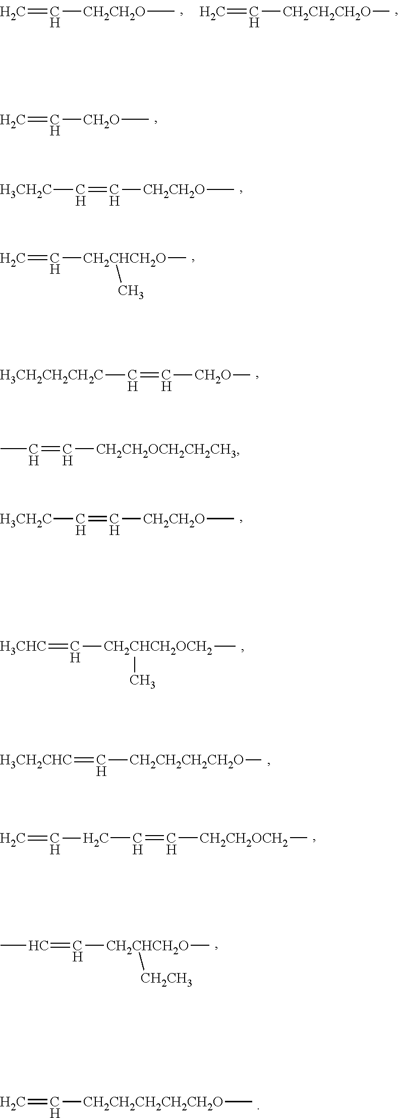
C=C[CH2O]C.C(=C[CH2CH2O]C)[H3CH2C].C=C[CH2CH2O]C.C=C[CH2CH2CH2O]C.C=C[CH2CHCH2O](C)C.C(=C[CH2O]C)[H3CH2CH2CH2C].C(=C[CH2CH2OCH2CH2CH3])C.C(=C[CH2CH2O]C)[H3CH2C].[H3CHC]=C[CH2CHCH2OCH2](C)C.[H3CH2CHC]=C[CH2CH2CH2CH2O]C.C(=C[CH2CH2OCH2]C)CC=C.C(=C[CH2CHCH2O](C)[CH2CH3])C.C=C[CH2CH2CH2CH2CH2O]C
